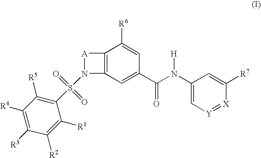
C1([R4])=C([R3])C([R2])=C([R1])C(S(=O)(=O)N2C3=C([A]2)C([R6])=CC(C(N([H])C2=C[Y]=[X]C([R7])=C2)=O)=C3)=C1[R5]
